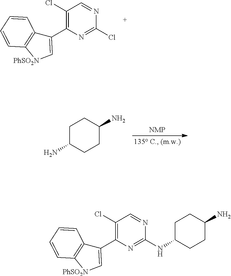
C1(Cl)=C(C2=C[PhSO2N]C3=C2C=CC=C3)N=C(Cl)N=C1.C1C(N)CCC(N)C1.C1(Cl)=C(C2=C[PhSO2N]C3=C2C=CC=C3)N=C(NC2CCC(N)CC2)N=C1
